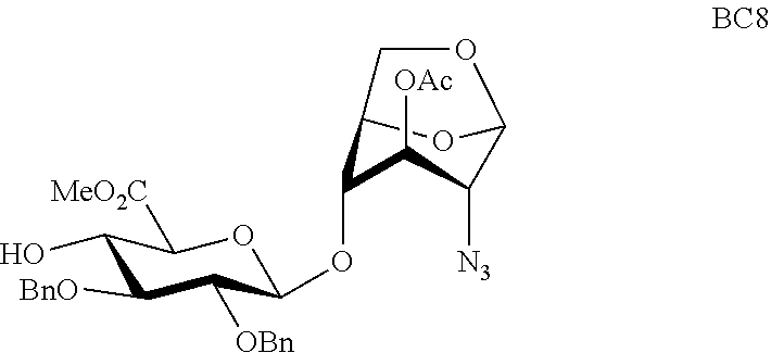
C1(O)C([BnO])C([OBn])C(OC2C([OAc])C([N3])C3OC2CO3)OC1[MeO2C]
